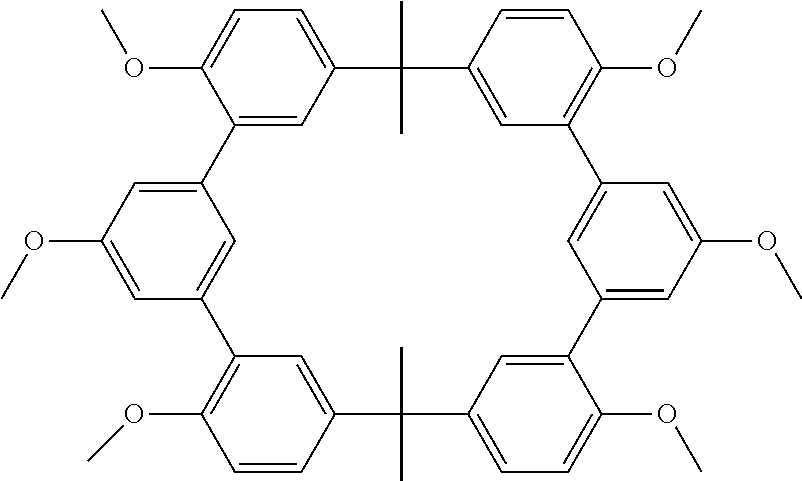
C1=C(OC)C2=CC(=C1)C(C)(C)C1=CC(=C(OC)C=C1)C1=CC(=CC(OC)=C1)C1=CC(=CC=C1OC)C(C)(C)C1=CC(=C(OC)C=C1)C1=CC2=CC(OC)=C1
